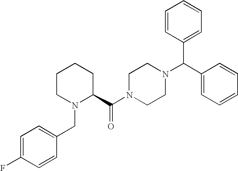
C(N1CCN(C(C2=CC=CC=C2)C2=CC=CC=C2)CC1)(=O)C1CCCCN1CC1=CC=C(F)C=C1
